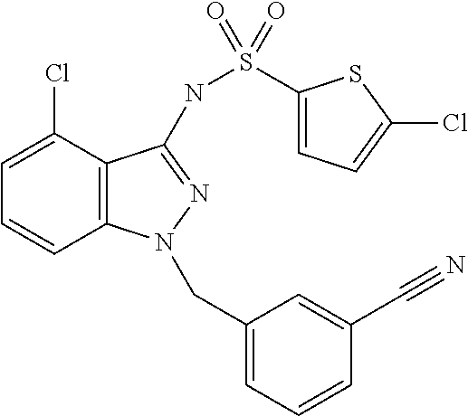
C1=C(Cl)C2=C(C=C1)N(CC1=CC=CC(C#N)=C1)N=C2NS(=O)(=O)C1=CC=C(Cl)S1
